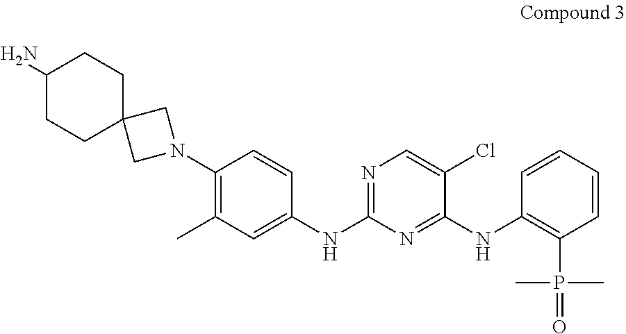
C1=CC(NC2=NC(NC3=CC(C)=C(N4CC5(C4)CCC(N)CC5)C=C3)=NC=C2Cl)=C(P(C)(C)=O)C=C1
